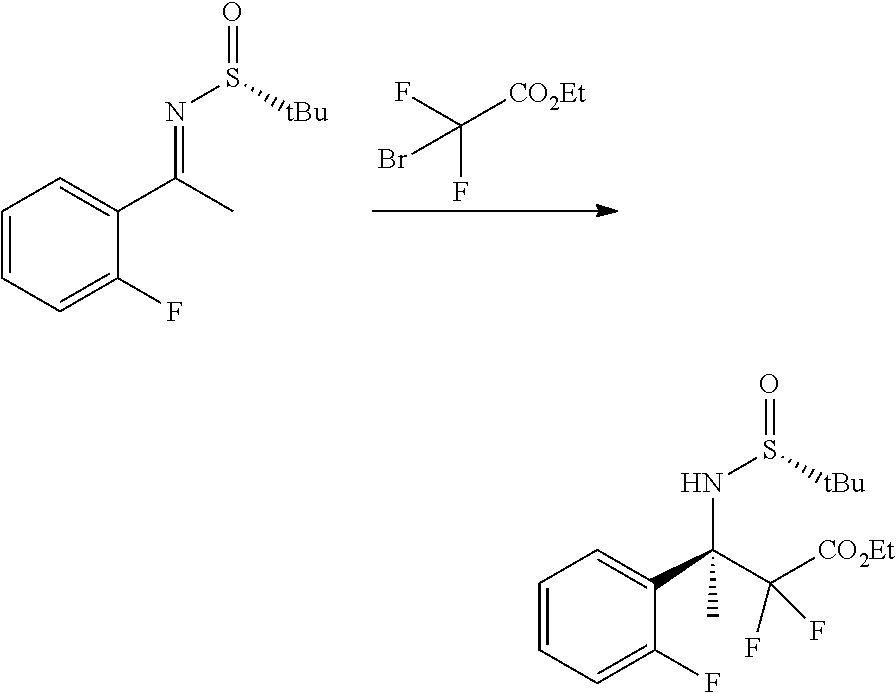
C1=CC=C(F)C(C(C)=NS(=O)[tBu])=C1.C([CO2Et])(F)(F)Br.C1=CC=C(F)C(C(C([CO2Et])(F)F)(NS(=O)[tBu])C)=C1
